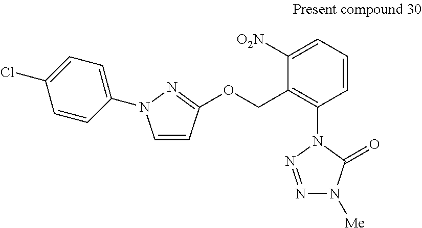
C1([O2N])=CC=CC(N2N=NN([Me])C2=O)=C1COC1=NN(C2=CC=C(Cl)C=C2)C=C1
